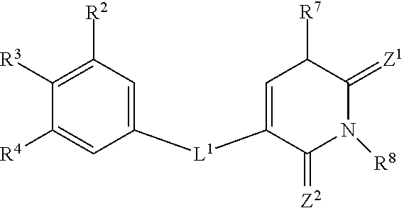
C1([R3])=C([R2])C=C([L1]C2=CC([R7])C(=[Z1])N([R8])C2=[Z2])C=C1[R4]
